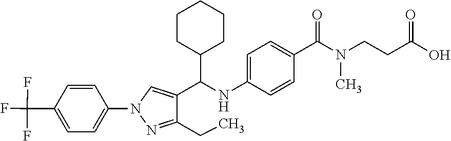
C1=CC(N2C=C(C(NC3=CC=C(C(N(CCC(O)=O)C)=O)C=C3)C3CCCCC3)C(CC)=N2)=CC=C1C(F)(F)F
